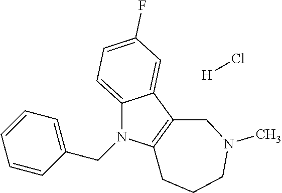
C12=CC=C(F)C=C1C1=C(N2CC2=CC=CC=C2)CCCN(C)C1.[H]Cl
